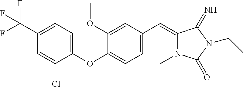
C1(C(F)(F)F)=CC=C(OC2=CC=C(C=C3N(C)C(=O)N(CC)C3=N)C=C2OC)C(Cl)=C1
